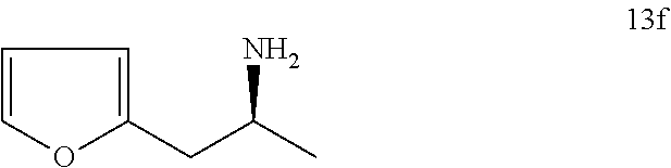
C1=CC=C(CC(C)N)O1
